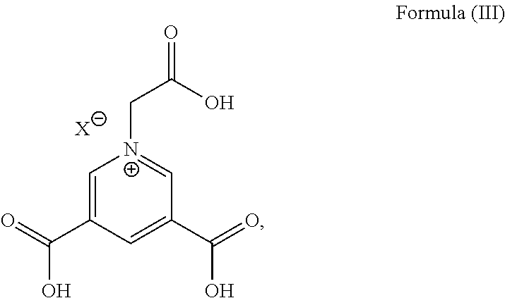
C1=C(C(=O)O)C=C(C(=O)O)C=[N+]1CC(O)=O.[X]
